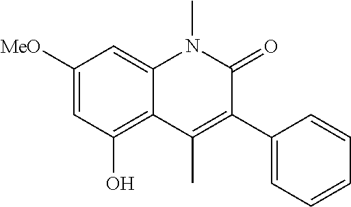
C1([MeO])=CC(O)=C2C(=C1)N(C)C(=O)C(C1=CC=CC=C1)=C2C
